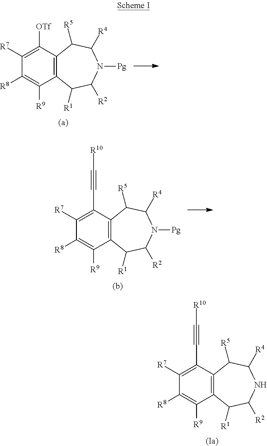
C12=C(C([OTf])=C([R7])C([R8])=C1[R9])C([R5])C([R4])N([Pg])C([R2])C2[R1].C12=C(C(C#C[R10])=C([R7])C([R8])=C1[R9])C([R5])C([R4])NC([R2])C2[R1].C12=C(C(C#C[R10])=C([R7])C([R8])=C1[R9])C([R5])C([R4])N([Pg])C([R2])C2[R1]
